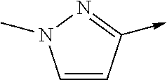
C1=CC(->C)=NN1C
